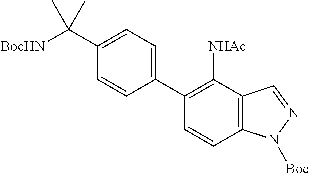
[BocHN]C(C1=CC=C(C2=C([NHAc])C3=C(C=C2)N([Boc])N=C3)C=C1)(C)C
